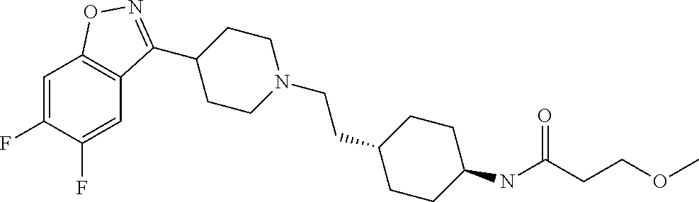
C1=C(F)C(F)=CC2=C1ON=C2C1CCN(CCC2CCC(NC(CCOC)=O)CC2)CC1
